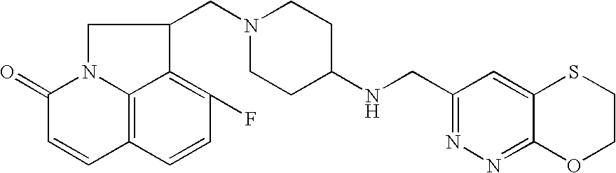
C1(NCC2=NN=C3OCCSC3=C2)CCN(CC2CN3C4=C(C=CC(F)=C42)C=CC3=O)CC1
